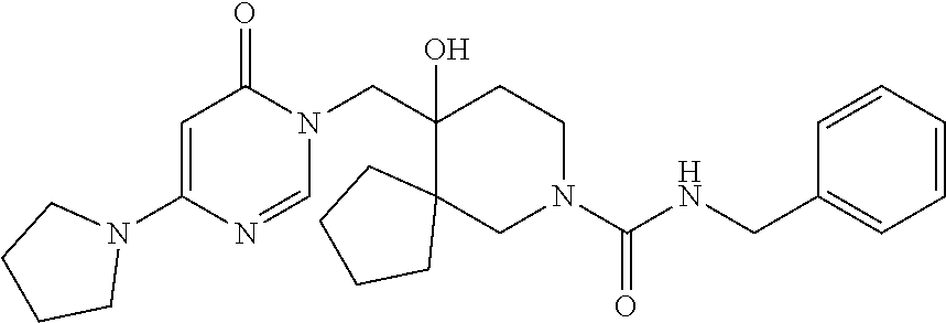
C1=C(N2CCCC2)N=CN(CC2(O)CCN(C(NCC3=CC=CC=C3)=O)CC23CCCC3)C1=O
